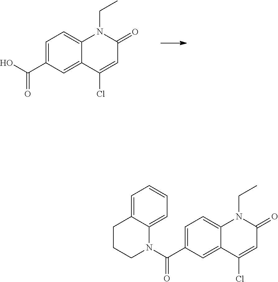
C1=C(C(O)=O)C=C2C(=C1)N(CC)C(=O)C=C2Cl.C1=C(C(N2C3=CC=CC=C3CCC2)=O)C=C2C(=C1)N(CC)C(=O)C=C2Cl
